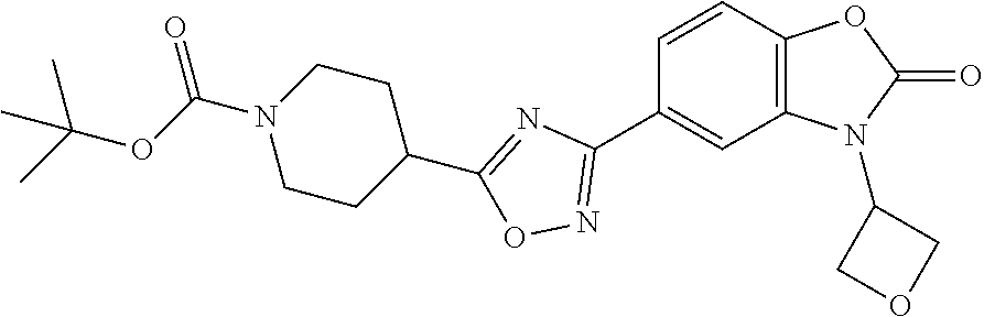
C1=CC2=C(C=C1C1=NOC(C3CCN(C(OC(C)(C)C)=O)CC3)=N1)N(C1COC1)C(=O)O2
